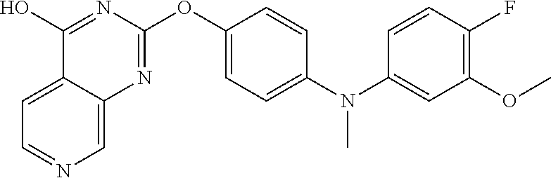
C12=CC=NC=C1N=C(OC1=CC=C(N(C3=CC(OC)=C(F)C=C3)C)C=C1)N=C2O
